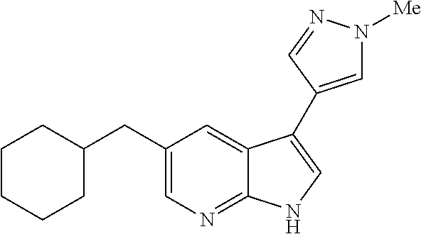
C1=C(CC2CCCCC2)C=C2C(=N1)NC=C2C1=CN([Me])N=C1
